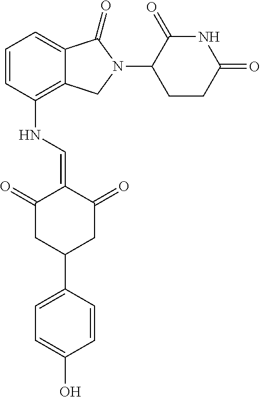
C1(NC=C2C(=O)CC(C3=CC=C(O)C=C3)CC2=O)=C2C(=CC=C1)C(=O)N(C1C(=O)NC(=O)CC1)C2
